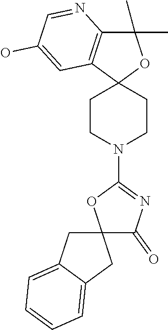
C12(CCN(C3=NC(=O)C4(O3)CC3=CC=CC=C3C4)CC1)OC(C)(C)C1=C2C=C(O)C=N1
